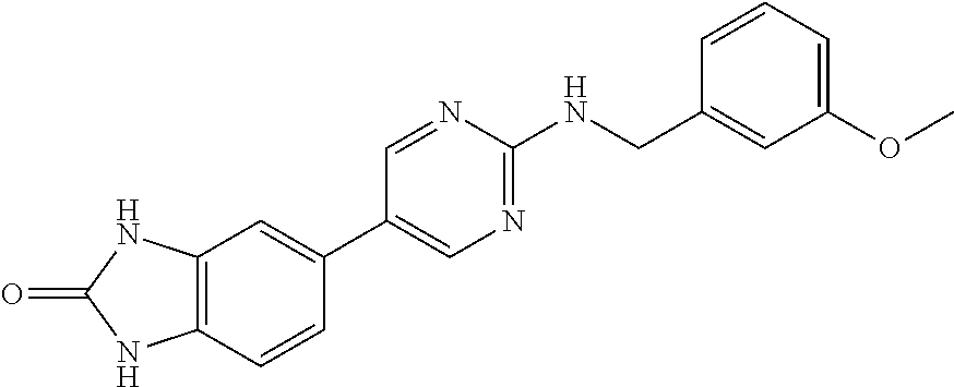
C12=C(C=CC(C3=CN=C(NCC4=CC(OC)=CC=C4)N=C3)=C1)NC(=O)N2
